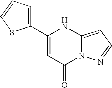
C1(C2=CC(=O)N3C(=CC=N3)N2)=CC=CS1
